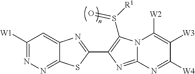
C1([W1])=NN=C2C(=C1)N=C(C1=C(S([R1])=O)N3C(=N1)N=C([W4])C([W3])=C3[W2])S2
